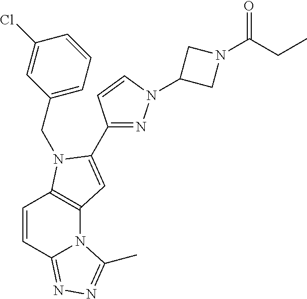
C1=CC2=NN=C(C)N2C2=C1N(CC1=CC=CC(Cl)=C1)C(C1=NN(C3CN(C(=O)CC)C3)C=C1)=C2
